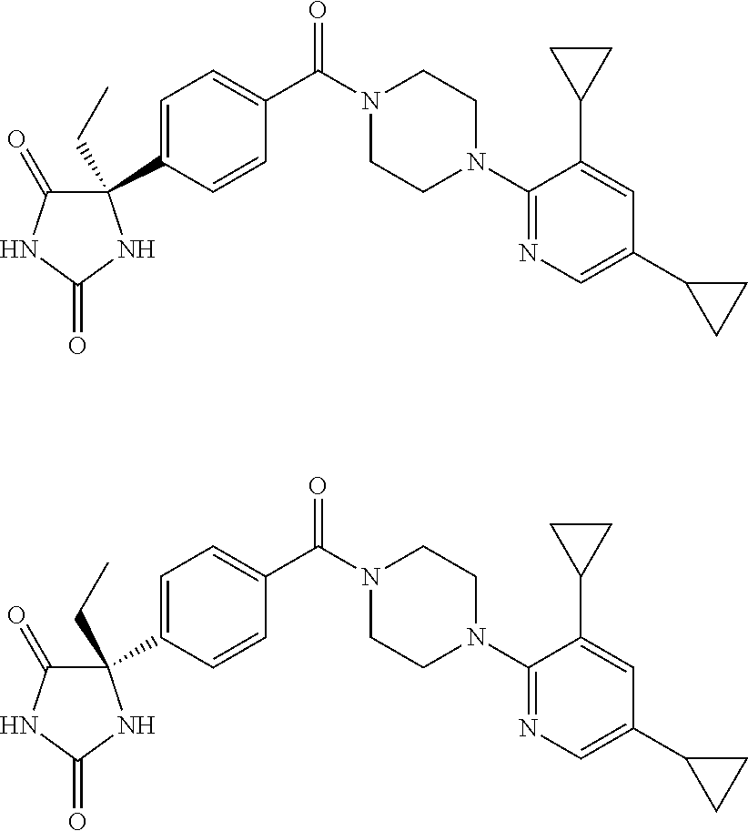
C1(C2=CC=C(C(N3CCN(C4=NC=C(C5CC5)C=C4C4CC4)CC3)=O)C=C2)(CC)C(=O)NC(=O)N1.C1(C2=CC=C(C(N3CCN(C4=NC=C(C5CC5)C=C4C4CC4)CC3)=O)C=C2)(CC)C(=O)NC(=O)N1
